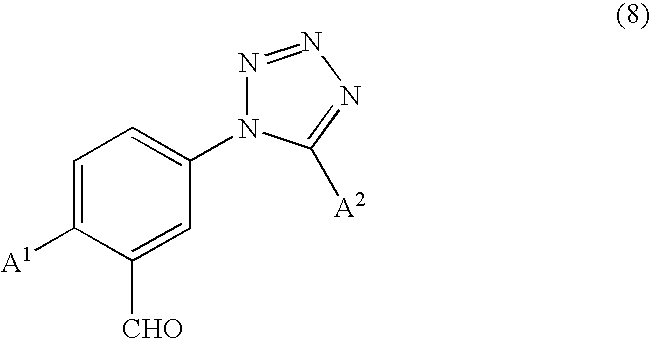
C1(N2N=NN=C2[A2])=CC=C([A1])C([CHO])=C1
